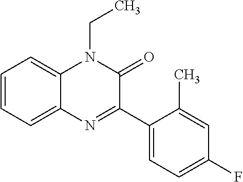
C1=CC=C2C(=C1)N(CC)C(=O)C(C1=CC=C(F)C=C1C)=N2
